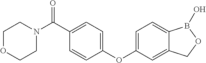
C1=C(C(N2CCOCC2)=O)C=CC(OC2=CC=C3C(=C2)COB3O)=C1
